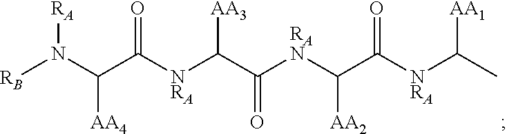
[NRA](C(C([RAN]C(C([NRA]C(C)[AA1])=O)[AA2])=O)[AA3])C(C(N([RB])[RA])[AA4])=O
